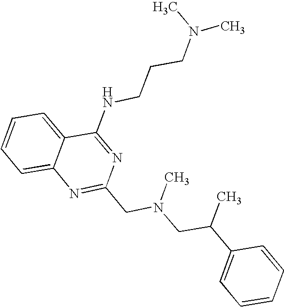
C1=CC=C2C(=C1)N=C(CN(CC(C1=CC=CC=C1)C)C)N=C2NCCCN(C)C
